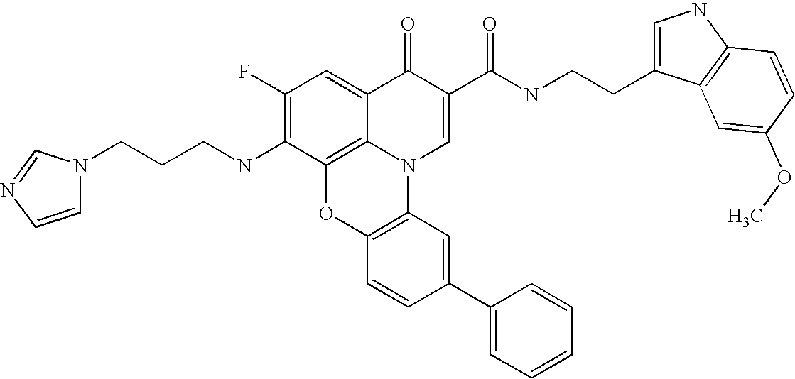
C1(F)=C(NCCCN2C=CN=C2)C2=C3C(=C1)C(=O)C(C(NCCC1=CNC4=C1C=C(OC)C=C4)=O)=CN3C1=C(O2)C=CC(C2=CC=CC=C2)=C1
